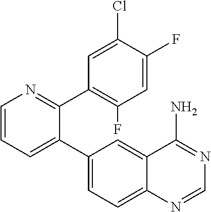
C1=CC=C(C2=CC=C3C(=C2)C(N)=NC=N3)C(C2=C(F)C=C(F)C(Cl)=C2)=N1
